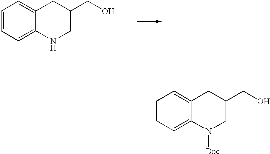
C1=CC=C2C(=C1)CC(CO)CN2.C1=CC=C2C(=C1)CC(CO)CN2[Boc]
